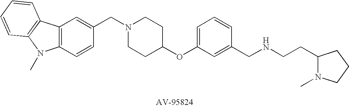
C1(CN2CCC(OC3=CC=CC(CNCCC4N(C)CCC4)=C3)CC2)=CC2=C(C=C1)N(C)C1=C2C=CC=C1
